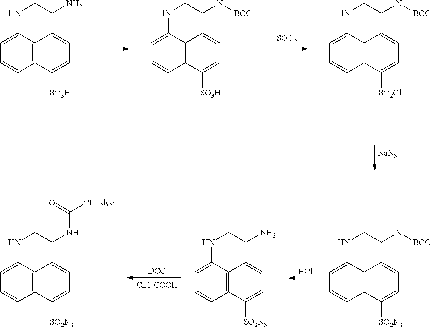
C12=C(C(NCCN)=CC=C1)C=CC=C2[SO3H].C12=C(C(NCCN[BOC])=CC=C1)C=CC=C2[SO3H].C12=C(C(NCCN[BOC])=CC=C1)C=CC=C2[SO2Cl].[NaN3].[DCC].Cl.C12=C(C(NCCNC([CL1 dye])=O)=CC=C1)C=CC=C2[SO2N3].C12=C(C(NCCN)=CC=C1)C=CC=C2[SO2N3].C12=C(C(NCCN[BOC])=CC=C1)C=CC=C2[SO2N3]
